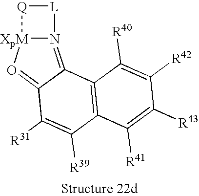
C12=C(C([R40])=C([R42])C([R43])=C1[R41])C1=N3[XpM](O=C1C([R31])=C2[R39])[Q][L]3
